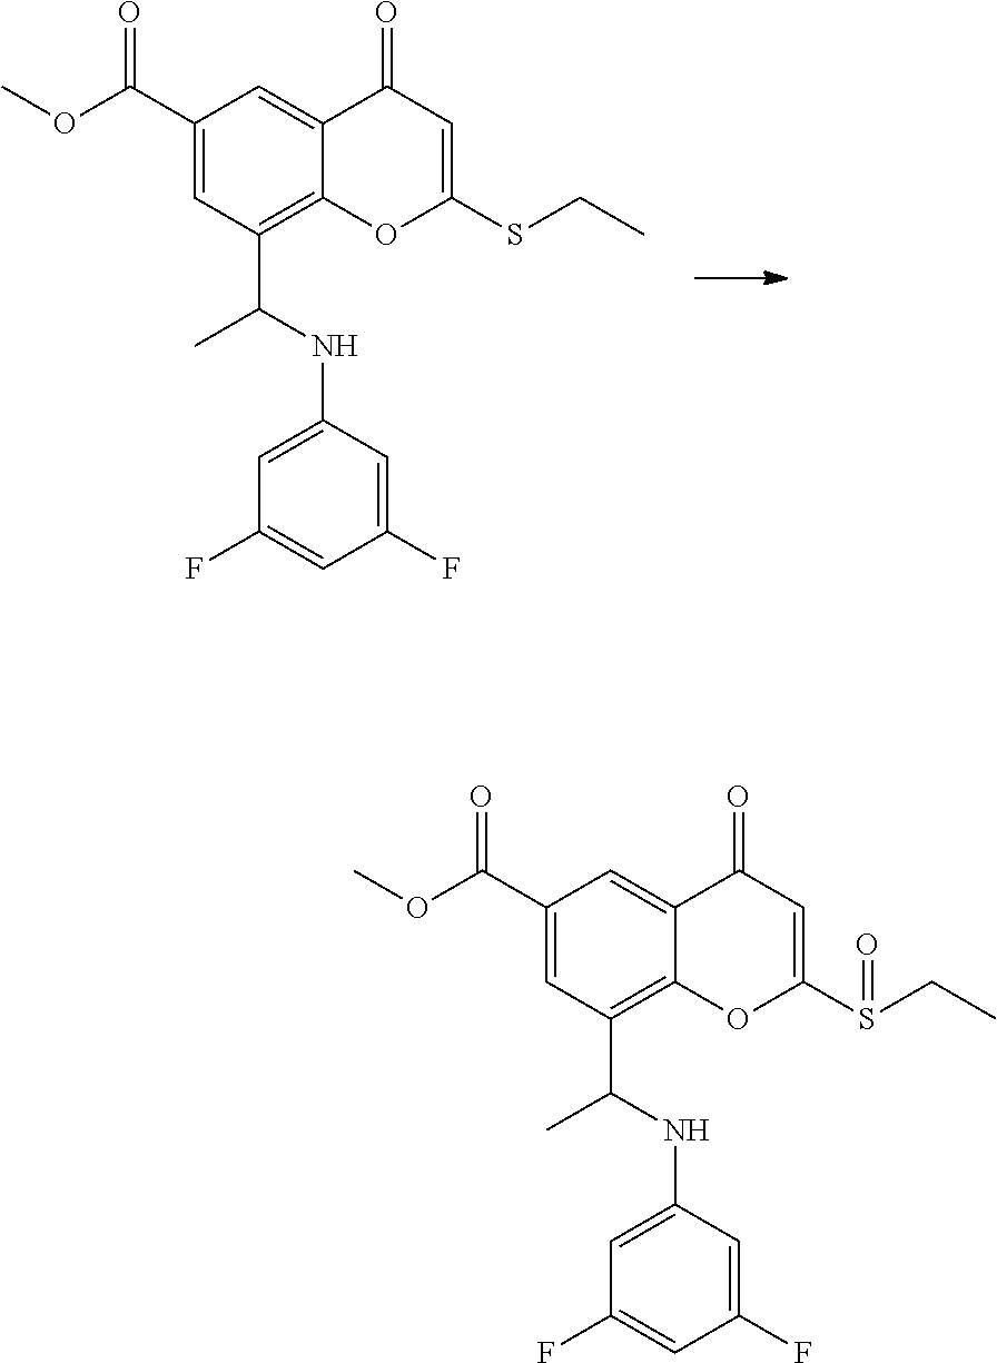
C1=C2C(=C(C(NC3=CC(F)=CC(F)=C3)C)C=C1C(OC)=O)OC(SCC)=CC2=O.C1=C2C(=C(C(NC3=CC(F)=CC(F)=C3)C)C=C1C(OC)=O)OC(S(CC)=O)=CC2=O
